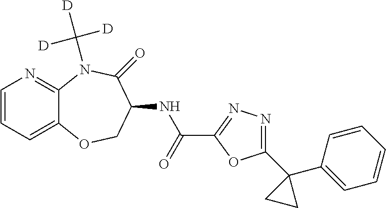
C1=CC=C2C(=N1)N(C([D])([D])[D])C(=O)C(NC(C1=NN=C(C3(C4=CC=CC=C4)CC3)O1)=O)CO2
